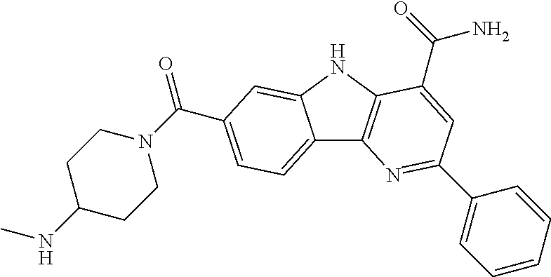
C12=CC=C(C(=O)N3CCC(NC)CC3)C=C1NC1=C2N=C(C2=CC=CC=C2)C=C1C(=O)N
